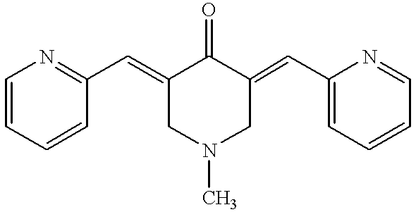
C1=CC=CC(C=C2CN(C)CC(=CC3=CC=CC=N3)C2=O)=N1
